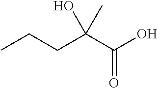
CCCC(C(O)=O)(C)O
